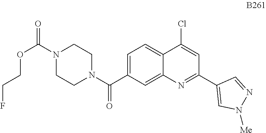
C1=C(C(N2CCN(C(=O)OCCF)CC2)=O)C=C2C(=C1)C(Cl)=CC(C1=CN([Me])N=C1)=N2
